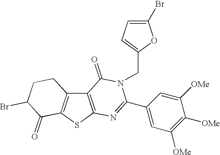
C12=C(SC3=C1CCC(Br)C3=O)N=C(C1=CC([OMe])=C([OMe])C([OMe])=C1)N(CC1=CC=C(Br)O1)C2=O
